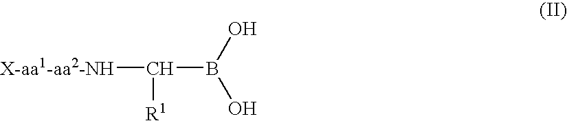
[X-aa1-aa2-NH]C([R1])B(O)O
